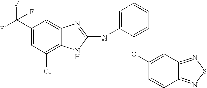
C1(C(F)(F)F)=CC(Cl)=C2C(=C1)N=C(NC1=CC=CC=C1OC1=CC3=NSN=C3C=C1)N2
